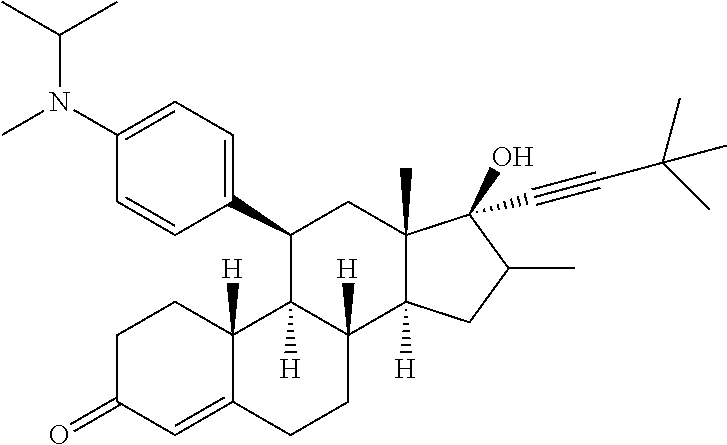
C1(C2C3([H])C([H])(C4([H])C(C)(C2)C(O)(C#CC(C)(C)C)C(C)C4)CCC2=CC(=O)CCC32[H])=CC=C(N(C)C(C)C)C=C1
